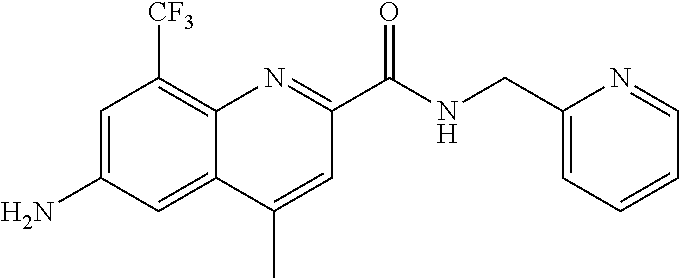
C1=C(N)C=C2C(=C1[CF3])N=C(C(NCC1=CC=CC=N1)=O)C=C2C
